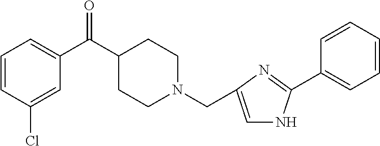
C1=CC(Cl)=CC(C(C2CCN(CC3=CNC(C4=CC=CC=C4)=N3)CC2)=O)=C1
